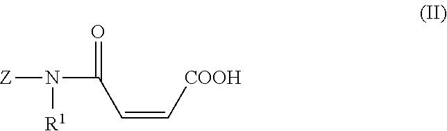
[Z]N([R1])C(C=C[COOH])=O
